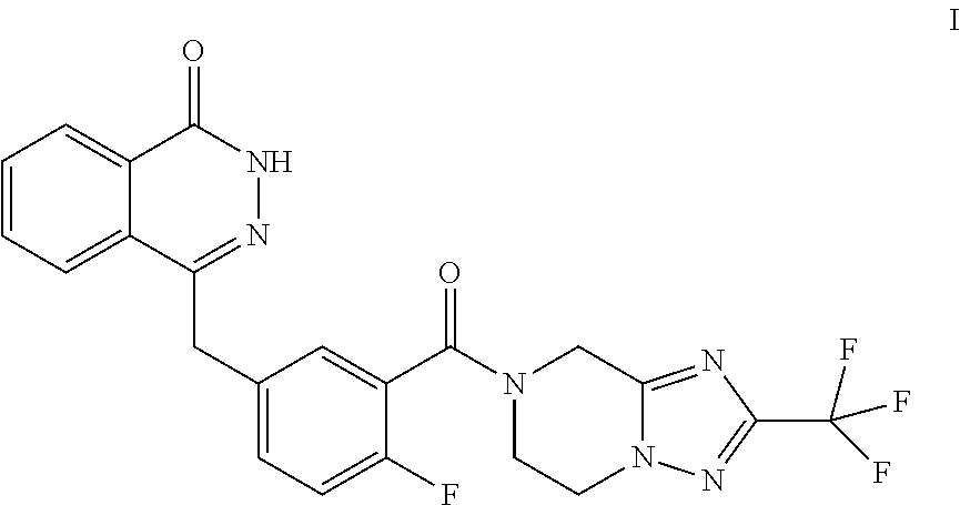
C1=CC=C2C(=C1)C(=O)NN=C2CC1=CC=C(F)C(C(=O)N2CCN3C(=NC(C(F)(F)F)=N3)C2)=C1
